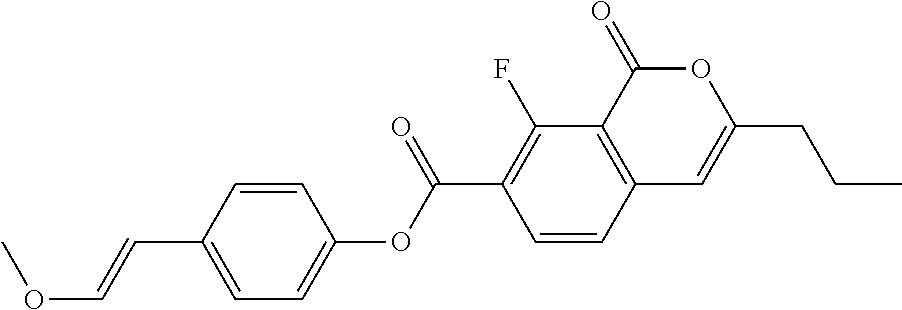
C1=CC2=C(C(F)=C1C(OC1=CC=C(C=COC)C=C1)=O)C(=O)OC(CCC)=C2
